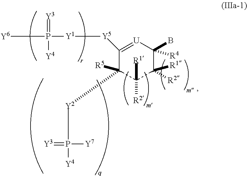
C1([Y5][Y1]P(=[Y3])([Y4])[Y6])=[U]C(B)([R4])C([R2])([R1])C([R1])([R2])C1([Y2]P(=[Y3])([Y4])[Y7])[R5]
